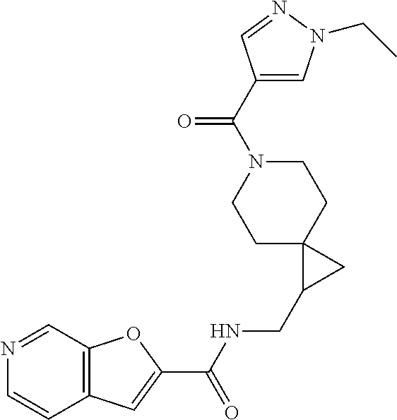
C12=C(C=C(C(NCC3CC34CCN(C(C3=CN(CC)N=C3)=O)CC4)=O)O1)C=CN=C2
